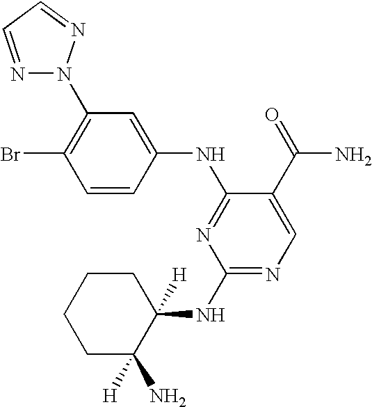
C1=CC(NC2=NC(NC3([H])CCCCC3(N)[H])=NC=C2C(=O)N)=CC(N2N=CC=N2)=C1Br
